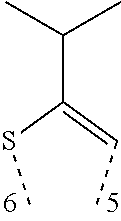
CC(C)C(SC)=CC
